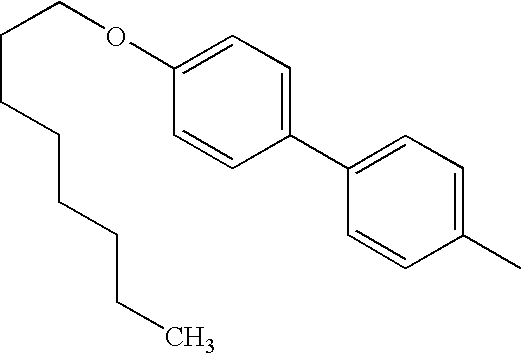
C1=CC(C2=CC=C(C)C=C2)=CC=C1OCCCCCCCC
